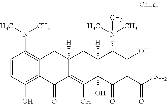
C1=CC(O)=C2C(=C1N(C)C)CC1([H])C(=C(O)C3(O)C([H])(C1)C(N(C)(C)C)C(O)=C(C(N)=O)C3=O)C2=O
